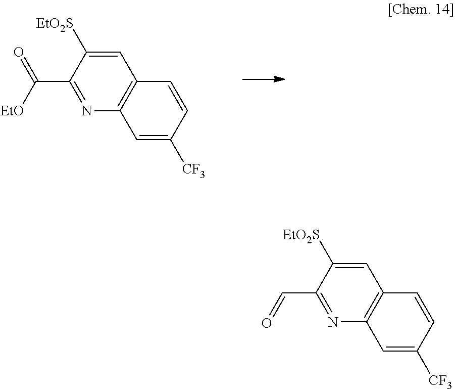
C1=C([EtO2S])C(C([EtO])=O)=NC2=C1C=CC([CF3])=C2.C1=C([EtO2S])C(C=O)=NC2=C1C=CC([CF3])=C2
